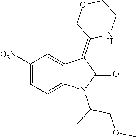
C1([O2N])=CC=C2C(=C1)C(=C1NCCOC1)C(=O)N2C(C)COC
